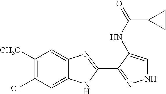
C1([CH3O])=C(Cl)C=C2C(=C1)N=C(C1=NNC=C1NC(C1CC1)=O)N2
